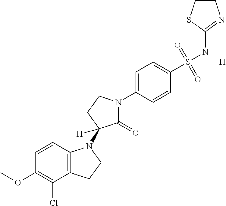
C12=C(C=CC(OC)=C1Cl)N(C1([H])C(=O)N(C3=CC=C(S(NC4=NC=CS4)(=O)=O)C=C3)CC1)CC2.[H]
